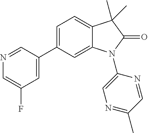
C1=C(C2=CC(F)=CN=C2)C=C2C(=C1)C(C)(C)C(=O)N2C1=CN=C(C)C=N1
